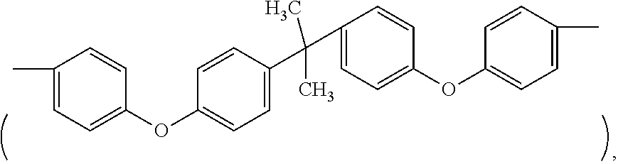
C1=CC(OC2=CC=C(C(C3=CC=C(OC4=CC=C(C)C=C4)C=C3)(C)C)C=C2)=CC=C1C
